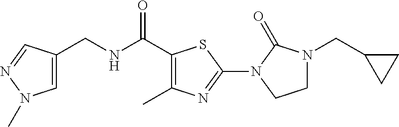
C1=C(CNC(C2=C(C)N=C(N3C(=O)N(CC4CC4)CC3)S2)=O)C=NN1C
